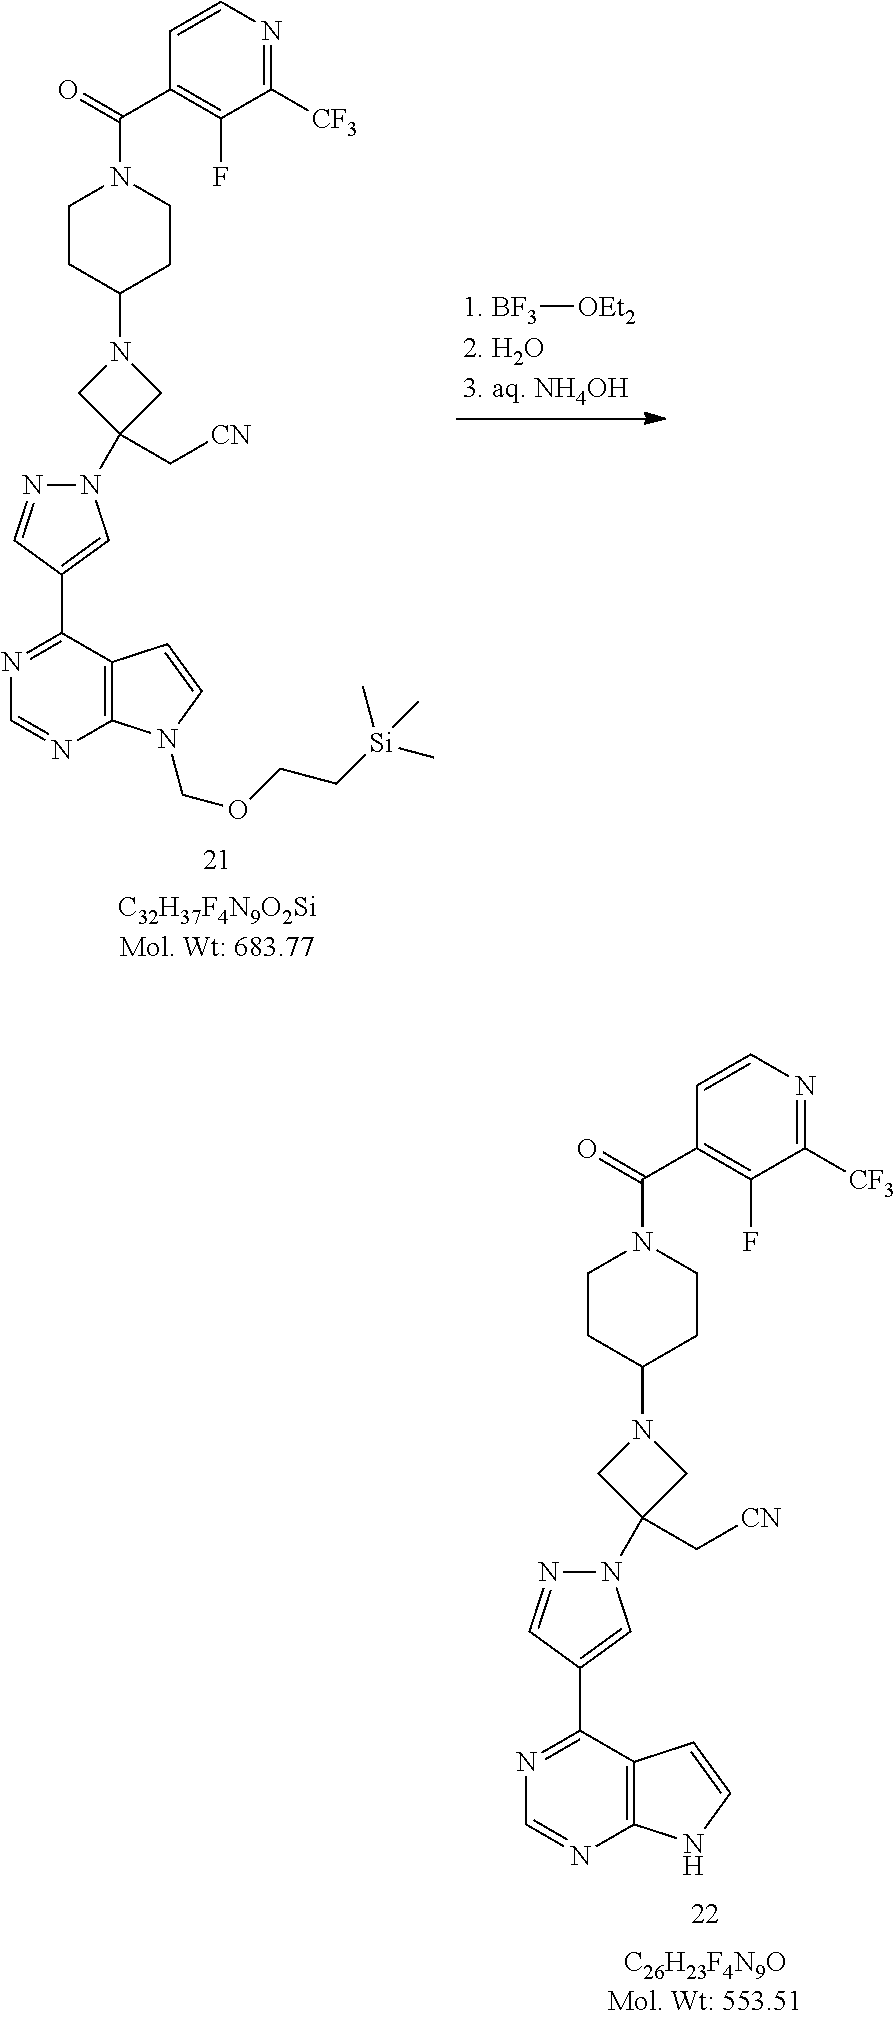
C1(C2=CN(C3(C[CN])CN(C4CCN(C(C5=C(F)C([CF3])=NC=C5)=O)CC4)C3)N=C2)=NC=NC2=C1C=CN2.C1(C2=CN(C3(C[CN])CN(C4CCN(C(C5=C(F)C([CF3])=NC=C5)=O)CC4)C3)N=C2)=NC=NC2=C1C=CN2COCC[Si](C)(C)C.[1. BF3][OEt2]
